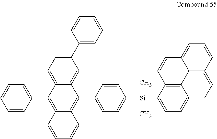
C1=CC=C(C2=C3C(=C(C4=CC=C([Si](C)(C)C5=CC=C6C7=C5C=CC5=CC=CC(=CC6)C75)C=C4)C4=CC(C5=CC=CC=C5)=CC=C42)C=CC=C3)C=C1
